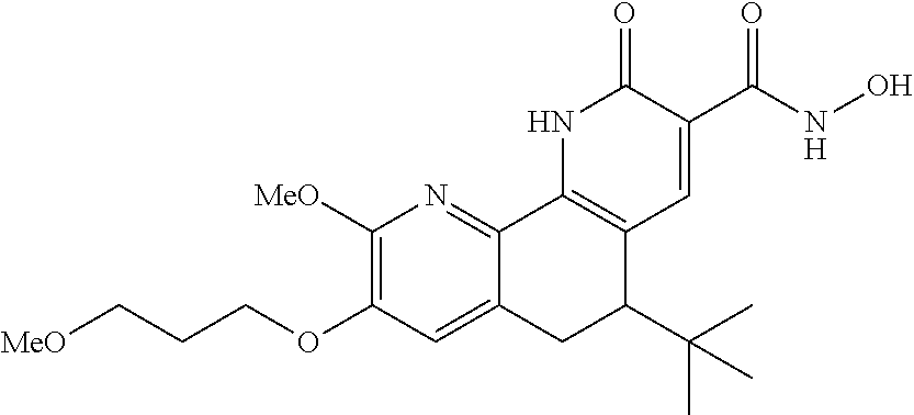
C12=CC(OCCC[MeO])=C([MeO])N=C1C1=C(C(C(C)(C)C)C2)C=C(C(NO)=O)C(=O)N1
